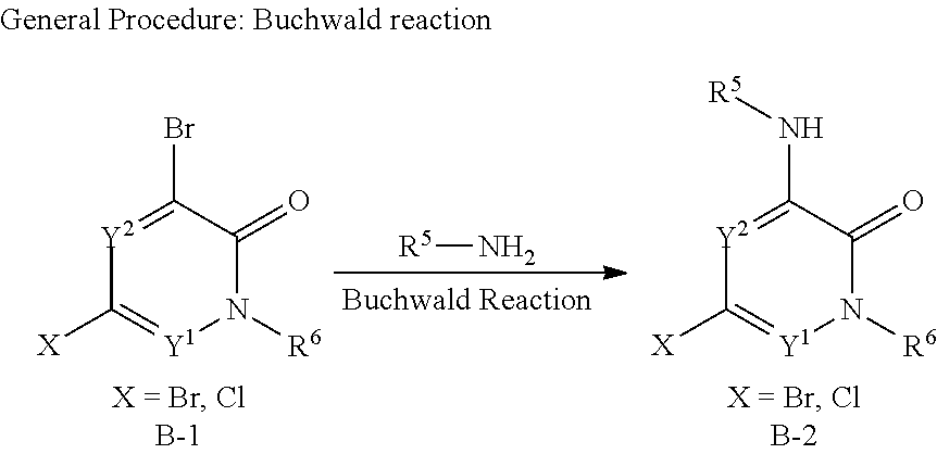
[Y2]1=C(Br)C(=O)N([R6])[Y1]=C1[X].[R5]N.[Y2]1=C(N[R5])C(=O)N([R6])[Y1]=C1[X]
